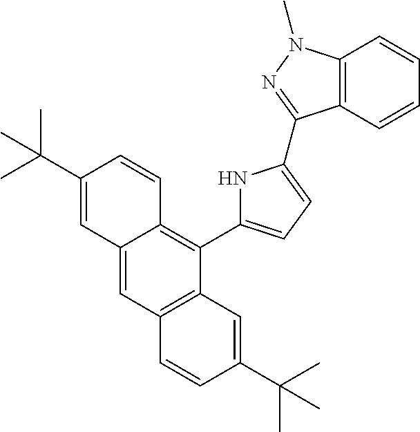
C12=CC3=C(C(C4=CC=C(C5=NN(C)C6=C5C=CC=C6)N4)=C1C=CC(C(C)(C)C)=C2)C=C(C(C)(C)C)C=C3
